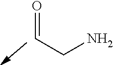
O=CCN
